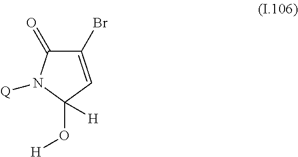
C1(=O)C(Br)=CC(O[H])([H])N1[Q]
